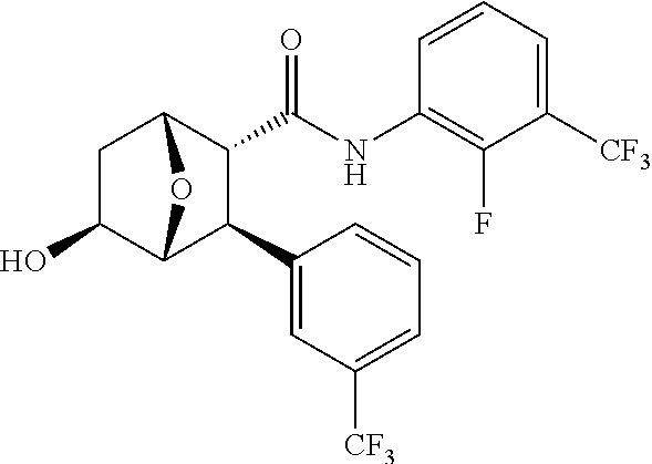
C1C(O)C2C(C3=CC([CF3])=CC=C3)C(C(=O)NC3=C(F)C([CF3])=CC=C3)C1O2
